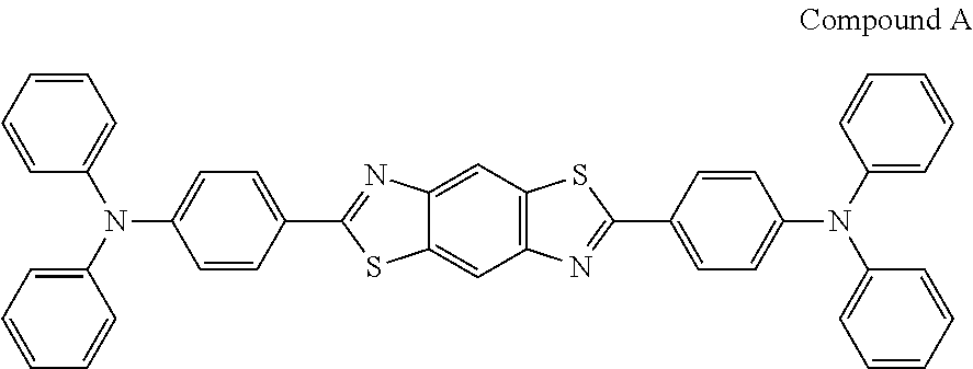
C1=CC(C2=NC3=CC4=C(C=C3S2)N=C(C2=CC=C(N(C3=CC=CC=C3)C3=CC=CC=C3)C=C2)S4)=CC=C1N(C1=CC=CC=C1)C1=CC=CC=C1
